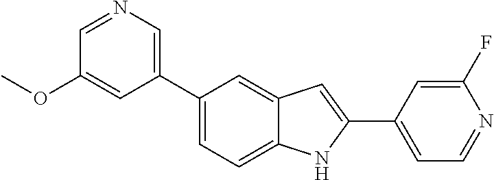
C1=NC=C(C2=CC=C3C(=C2)C=C(C2=CC=NC(F)=C2)N3)C=C1OC
